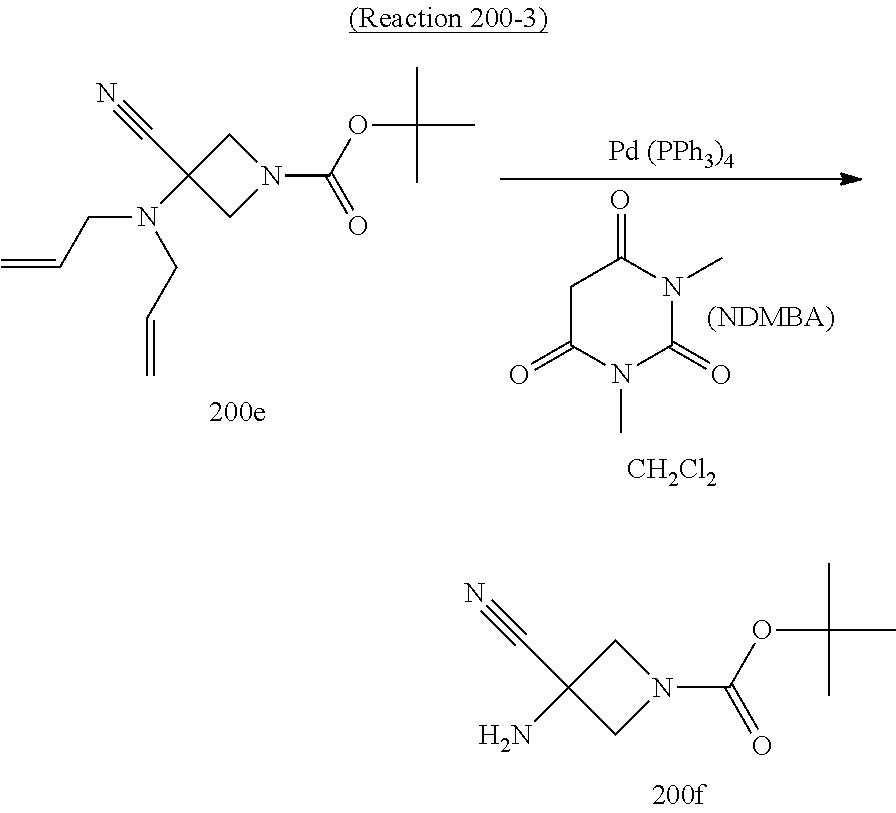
C1C(C#N)(N)CN1C(OC(C)(C)C)=O.C1C(C#N)(N(CC=C)CC=C)CN1C(OC(C)(C)C)=O.C1C(=O)N(C)C(=O)N(C)C1=O.[CH2Cl2]
